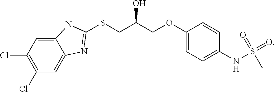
C1(Cl)=C(Cl)C=C2C(=C1)N=C(SCC(COC1=CC=C(NS(=O)(=O)C)C=C1)O)N2
